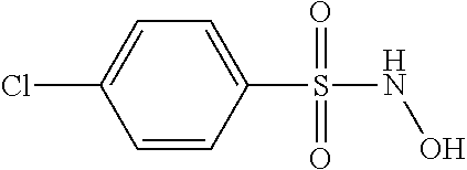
C1=CC(S(NO)(=O)=O)=CC=C1Cl
